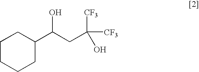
C1CCCC(C(CC([CF3])(O)[CF3])O)C1
